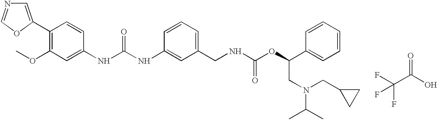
C1=C(C2=C(OC)C=C(NC(NC3=CC(CNC(OC(C4=CC=CC=C4)CN(C(C)C)CC4CC4)=O)=CC=C3)=O)C=C2)OC=N1.C(C(O)=O)(F)(F)F
